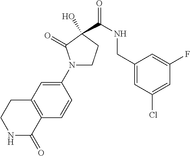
OC1(C(=O)NCC2=CC(Cl)=CC(F)=C2)CCN(C2=CC3=C(C=C2)C(=O)NCC3)C1=O
